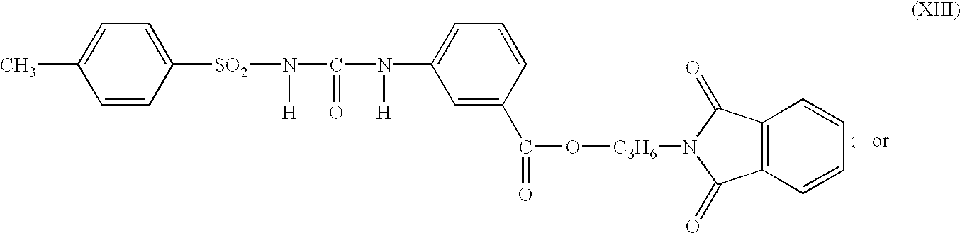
N(C1=CC=CC(C(O[C3H6]N2C(=O)C3=C(C2=O)C=CC=C3)=O)=C1)(C(N([SO2]C1=CC=C(C)C=C1)[H])=O)[H]
